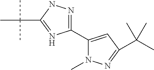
C1(C2=CC(C(C)(C)C)=NN2C)=NNC(C(C)(C)C)=N1
